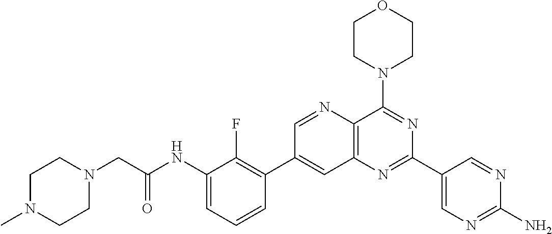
C1(NC(CN2CCN(C)CC2)=O)=CC=CC(C2=CC3=C(C(N4CCOCC4)=NC(C4=CN=C(N)N=C4)=N3)N=C2)=C1F
